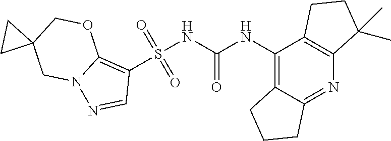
S(NC(NC1=C2C(=NC3=C1CCC3(C)C)CCC2)=O)(C1=C2N(N=C1)CC1(CO2)CC1)(=O)=O
